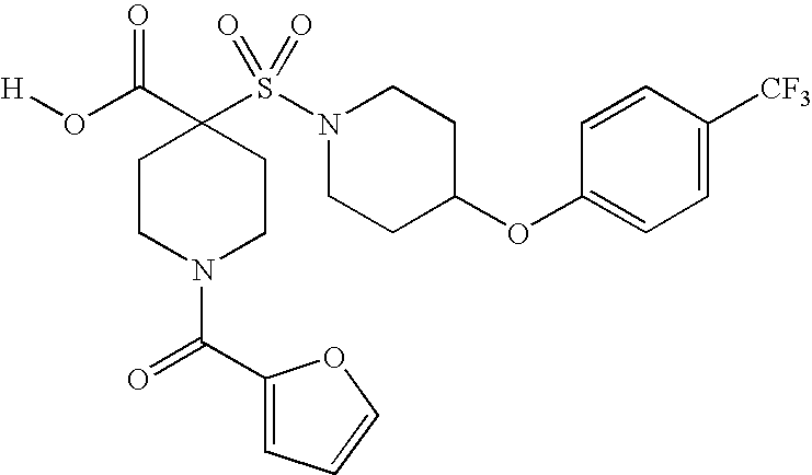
C1(OC2CCN(S(=O)(=O)C3(C(=O)O[H])CCN(C(=O)C4=CC=CO4)CC3)CC2)=CC=C([CF3])C=C1
